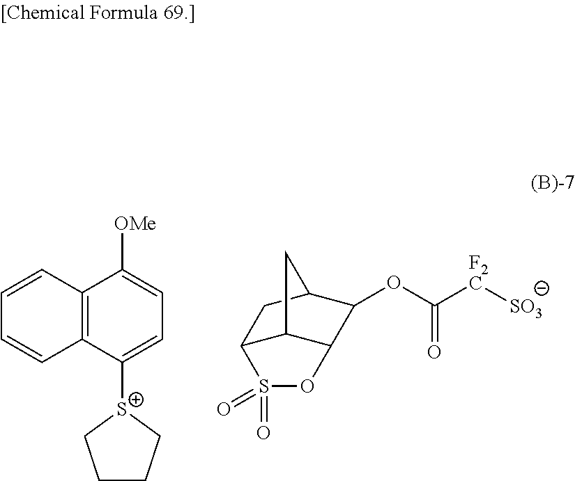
C12C3C(C(OC([F2C][SO3])=O)C(C1)C3)OS2(=O)=O.[S+]1(C2=CC=C([OMe])C3=C2C=CC=C3)CCCC1
